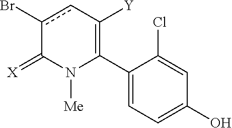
C1(C2=C([Y])cc(Br)C(=[X])N2[Me])=CC=C(O)C=C1Cl
